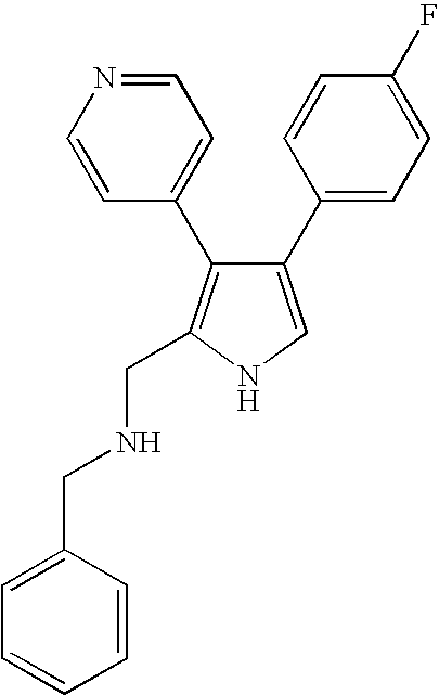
C1(C2=CC=C(F)C=C2)=CNC(CNCC2=CC=CC=C2)=C1C1=CC=NC=C1
